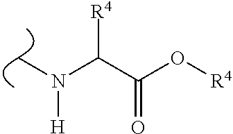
C(C(O[R4])=O)(N(C)[H])[R4]
